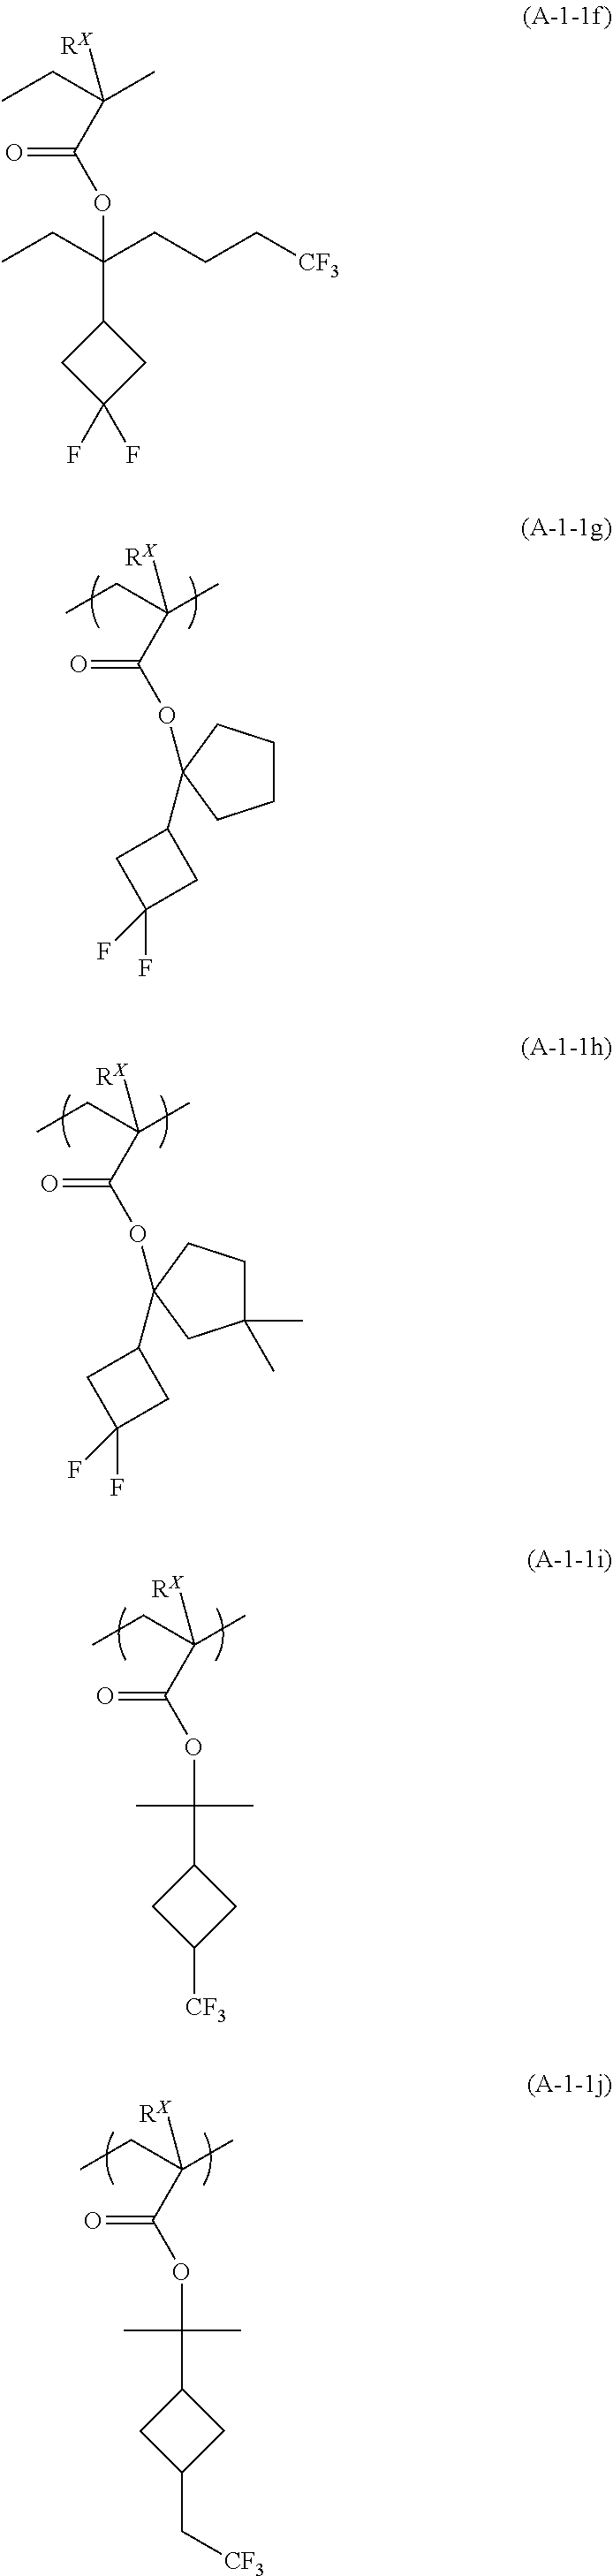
C1C(C(OC(C(C)(CC)[RX])=O)(CCC[CF3])CC)CC1(F)F.O(C(C(C)(CC)[RX])=O)C1(C2CC(F)(F)C2)CCCC1.O(C(C(C)(CC)[RX])=O)C1(C2CC(F)(F)C2)CCC(C)(C)C1.C1C(C(OC(C(C)(CC)[RX])=O)(C)C)CC1[CF3].C1C(C(OC(C(C)(CC)[RX])=O)(C)C)CC1C[CF3]
